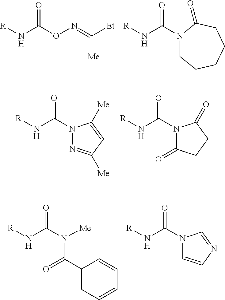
N(C(ON=C([Et])[Me])=O)[R].N(C(N1CCCCCC1=O)=O)[R].N(C(N1C(=O)CCC1=O)=O)[R].N(C(N1C([Me])=CC([Me])=N1)=O)[R].N(C(N(C(=O)C1=CC=CC=C1)[Me])=O)[R].N(C(N1C=CN=C1)=O)[R]
